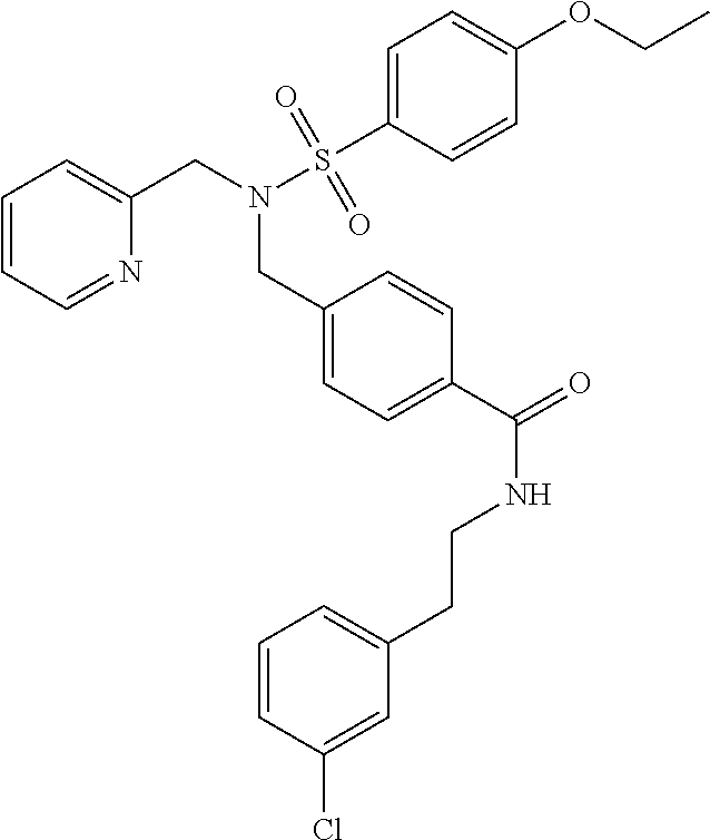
C1=CC=NC(CN(S(=O)(=O)C2=CC=C(OCC)C=C2)CC2=CC=C(C(=O)NCCC3=CC=CC(Cl)=C3)C=C2)=C1
